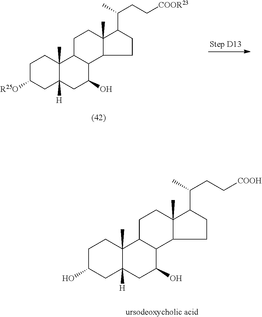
C1C(O)CC2([H])C(C)(C1)C1C(C(O)C2)C2C(C)(CC1)C(C(CC[COOH])C)CC2.C1C([R25O])CC2([H])C(C)(C1)C1C(C(O)C2)C2C(C)(CC1)C(C(CC[COOR23])C)CC2
